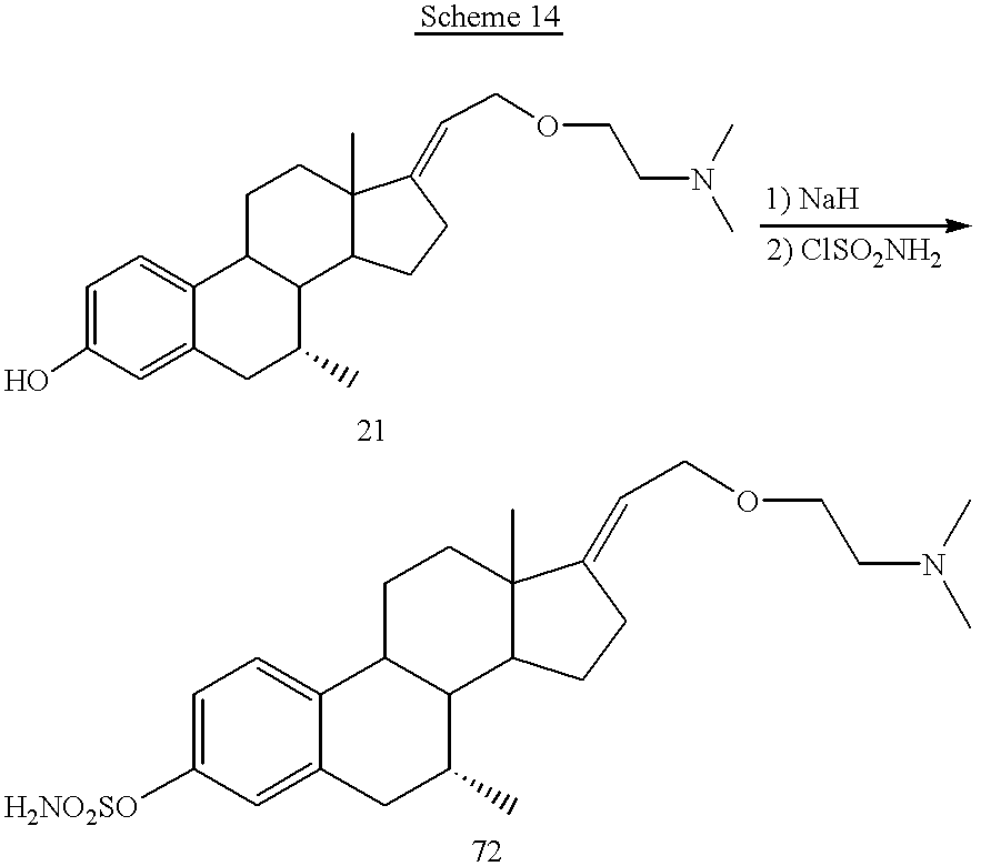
C1=C(O)C=C2C(=C1)C1C(C(C)C2)C2C(C)(CC1)C(=CCOCCN(C)C)CC2.C1=C([H2NO2SO])C=C2C(=C1)C1C(C(C)C2)C2C(C)(CC1)C(=CCOCCN(C)C)CC2
